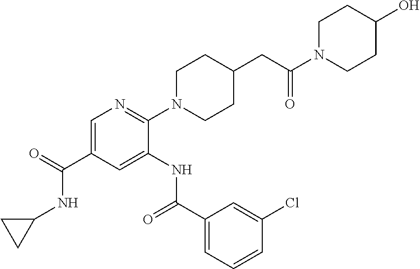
C1=C(C(=O)NC2CC2)C=C(NC(C2=CC=CC(Cl)=C2)=O)C(N2CCC(CC(N3CCC(O)CC3)=O)CC2)=N1
